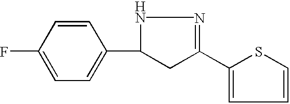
FC1=CC=C(C2CC(C3=CC=CS3)=NN2)C=C1
